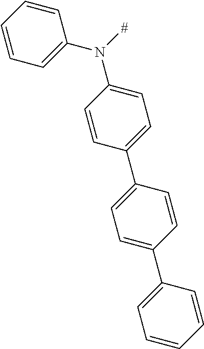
C1=CC(N([#])C2=CC=C(C3=CC=C(C4=CC=CC=C4)C=C3)C=C2)=CC=C1
